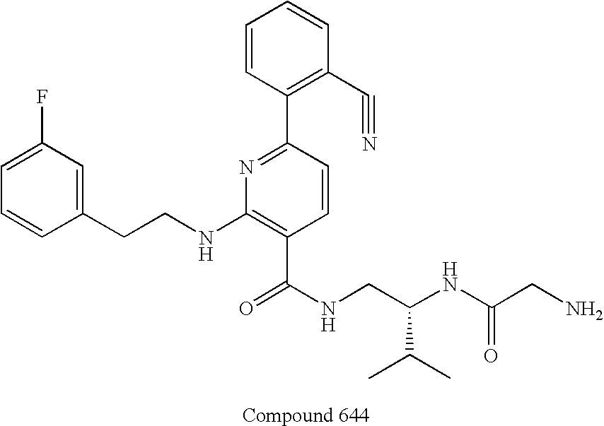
C1=CC(CCNC2=C(C(NCC(NC(CN)=O)C(C)C)=O)C=CC(C3=C(C#N)C=CC=C3)=N2)=CC(F)=C1
